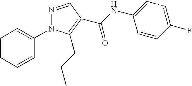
C1=CC=CC(N2N=CC(C(NC3=CC=C(F)C=C3)=O)=C2CCC)=C1
